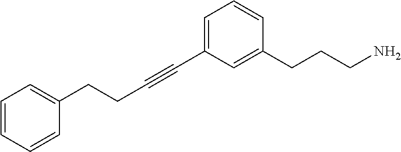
C1=CC(CCCN)=CC(C#CCCC2=CC=CC=C2)=C1
